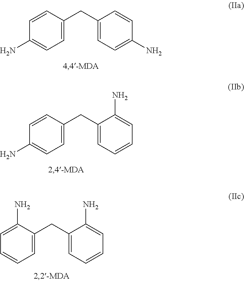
C1=CC(CC2=CC=C(N)C=C2)=CC=C1N.C1=CC(CC2=CC=CC=C2N)=CC=C1N.C1=C(N)C(CC2=CC=CC=C2N)=CC=C1
